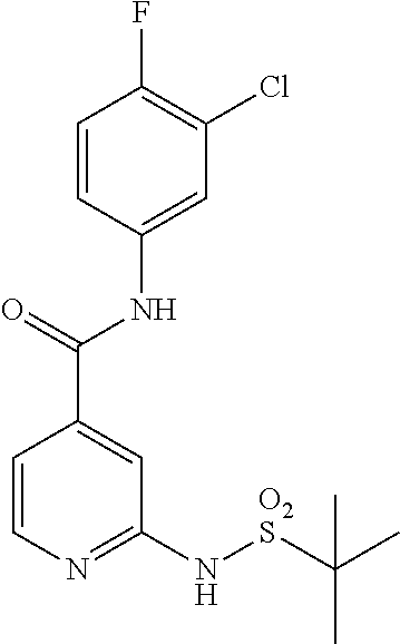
C1=CN=C(N[O2S]C(C)(C)C)C=C1C(=O)NC1=CC(Cl)=C(F)C=C1
